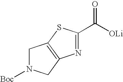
C1(C([OLi])=O)=NC2=C(S1)CN([Boc])C2
